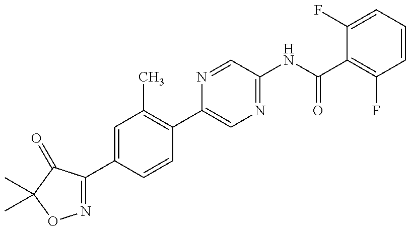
N1=C(C2=CC(C)=C(C3=CN=C(NC(C4=C(F)C=CC=C4F)=O)C=N3)C=C2)C(=O)C(C)(C)O1
